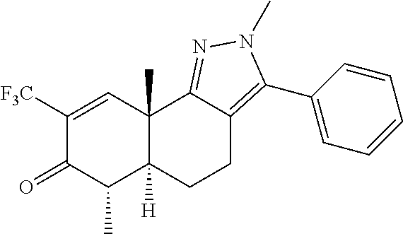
C1([F3C])=CC2(C)C([H])(C(C)C1=O)CCC1=C(C3=CC=CC=C3)N(C)N=C21
